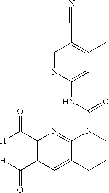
C1=NC(NC(=O)N2C3=NC(C([H])=O)=C(C([H])=O)C=C3CCC2)=CC(CC)=C1C#N
